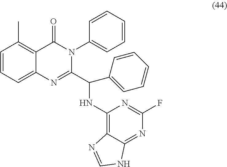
C1=CC=C2C(=C1C)C(=O)N(C1=CC=CC=C1)C(C(C1=CC=CC=C1)NC1=C3C(=NC(F)=N1)NC=N3)=N2
